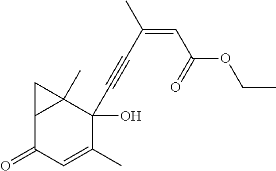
C12C(C)(C(O)(C#CC(=CC(=O)OCC)C)C(C)=CC1=O)C2
